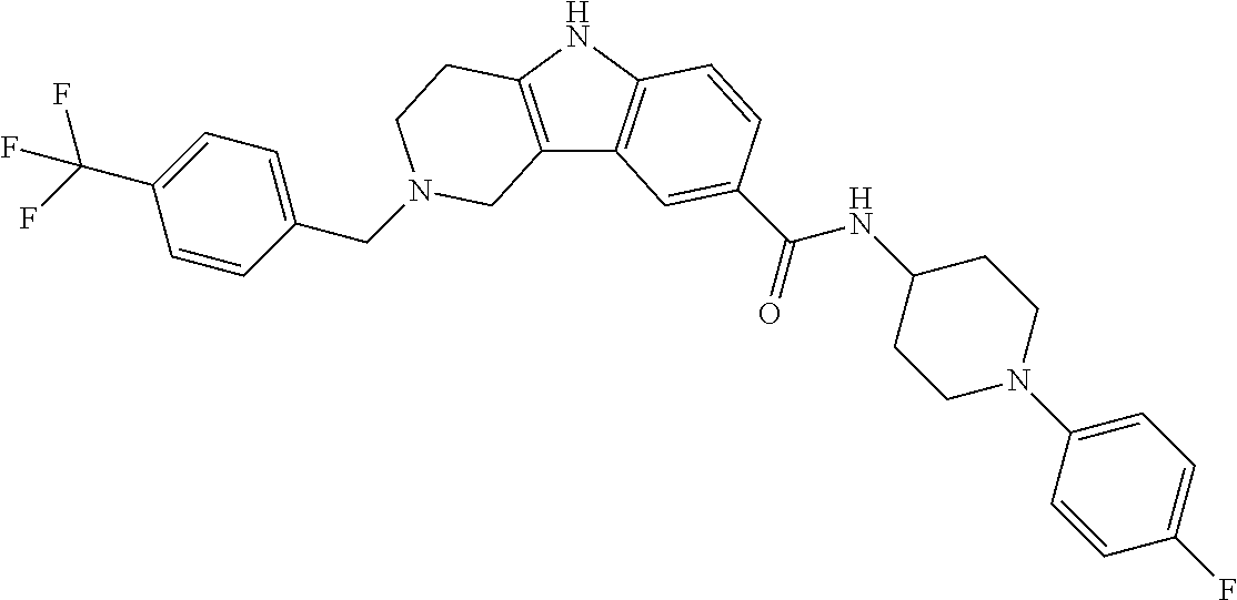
C1(CN2CCC3=C(C4=C(N3)C=CC(C(=O)NC3CCN(C5=CC=C(F)C=C5)CC3)=C4)C2)=CC=C(C(F)(F)F)C=C1
